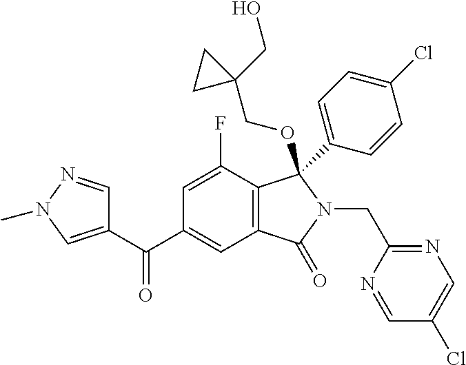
C1=C(F)C2=C(C=C1C(=O)C1=CN(C)N=C1)C(=O)N(CC1=NC=C(Cl)C=N1)C2(C1=CC=C(Cl)C=C1)OCC1(CO)CC1
